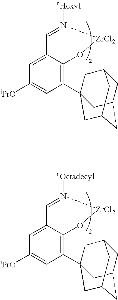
C1=N([nHexyl])[ZrCl2]OC2=C(C34CC5CC(CC(C3)C5)C4)C=C([iPrO])C=C12.C1=N([nOctadecyl])[ZrCl2]OC2=C(C34CC5CC(CC(C3)C5)C4)C=C([iPrO])C=C12
